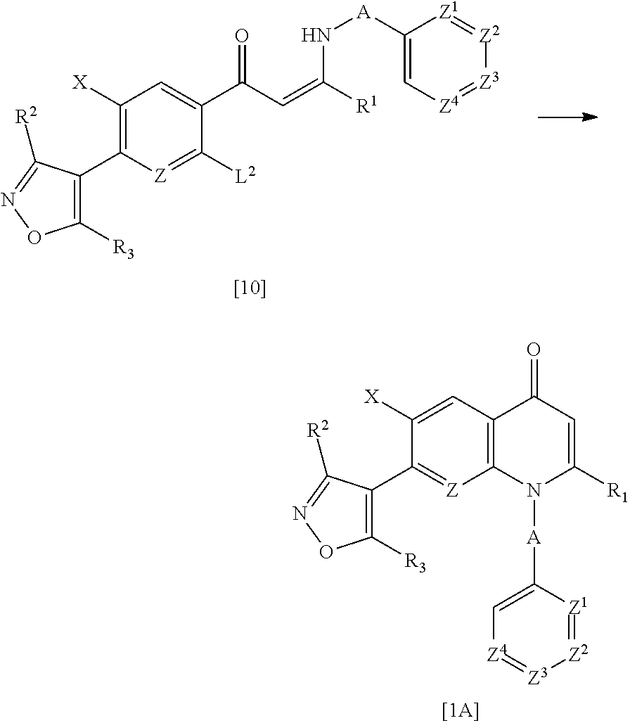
C12=C(C=C([X])C(C3=C([R3])ON=C3[R2])=[Z]1)C(=O)C=C([R1])N2[A]C1=C[Z4]=[Z3][Z2]=[Z1]1.C1([L2])=[Z]C(C2=C([R3])ON=C2[R2])=C([X])C=C1C(C=C([R1])N[A]C1=C[Z4]=[Z3][Z2]=[Z1]1)=O
